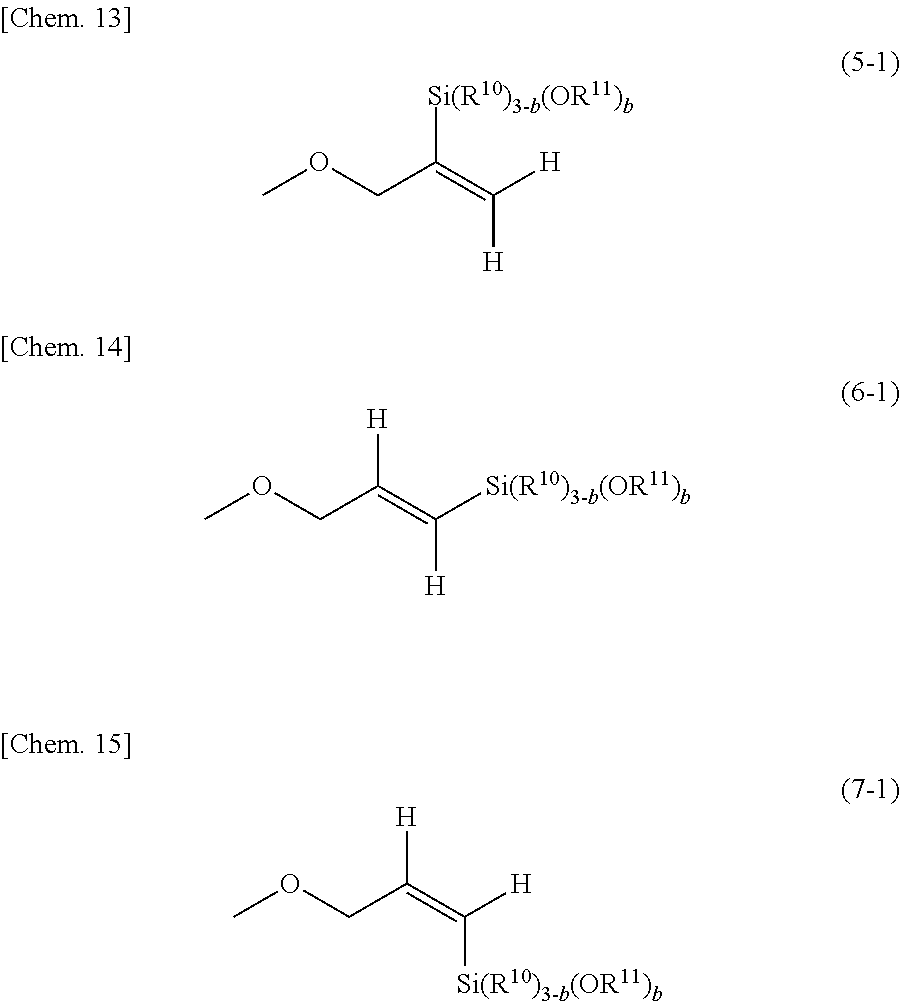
C(C(=C([H])[H])[Si(R10)3-b(OR11)b])OC.C(C(=C([Si(R10)3-b(OR11)b])[H])[H])OC.C(C([H])=C([Si(R10)3-b(OR11)b])[H])OC
